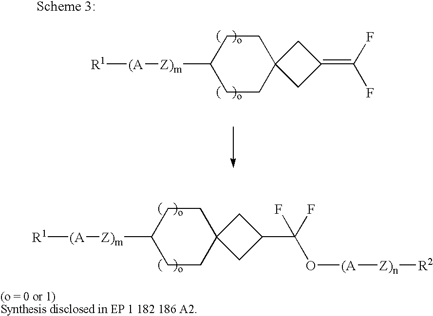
C1CC([Z)m][(A][R1])CCC12CC(C(O[(A][Z)n][R2])(F)F)C2.C1CC([Z)m][(A][R1])CCC12CC(=C(F)F)C2
